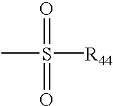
S([R44])(C)(=O)=O
